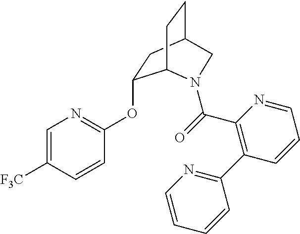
C1(OC2=NC=C([F3C])C=C2)CC2CCC1N(C(=O)C1=C(C3=NC=CC=C3)C=CC=N1)C2
